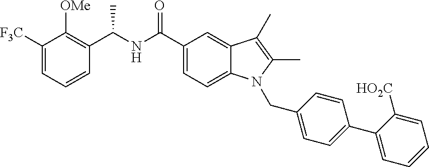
C1([F3C])=CC=CC(C(NC(C2=CC=C3C(=C2)C(C)=C(C)N3CC2=CC=C(C3=CC=CC=C3[HO2C])C=C2)=O)C)=C1[OMe]
